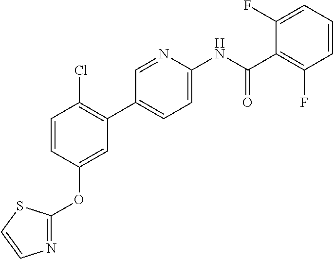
C1=CC(OC2=NC=CS2)=CC(C2=CC=C(NC(C3=C(F)C=CC=C3F)=O)N=C2)=C1Cl
